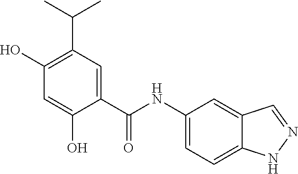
C1(NC(C2=CC(C(C)C)=C(O)C=C2O)=O)=CC=C2C(=C1)C=NN2
